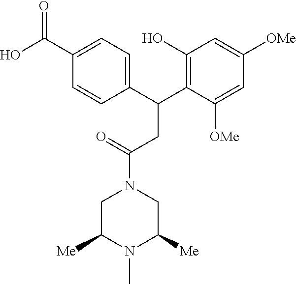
C(C1=C(O)C=C([OMe])C=C1[OMe])(CC(N1CC([Me])N(C)C([Me])C1)=O)C1=CC=C(C(O)=O)C=C1
